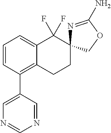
C1=CC(C2=CN=CN=C2)=C2C(=C1)C(F)(F)C1(CC2)N=C(N)OC1
